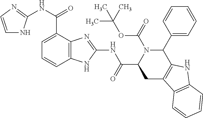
C1=C(C(NC2=NC=CN2)=O)C2=C(C=C1)NC(NC(C1CC3=C(C(C4=CC=CC=C4)N1C(OC(C)(C)C)=O)NC1=C3C=CC=C1)=O)=N2
